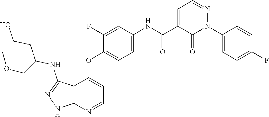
N1(C2=CC=C(F)C=C2)N=CC=C(C(=O)NC2=CC=C(OC3=CC=NC4=C3C(NC(COC)CCO)=NN4)C(F)=C2)C1=O
